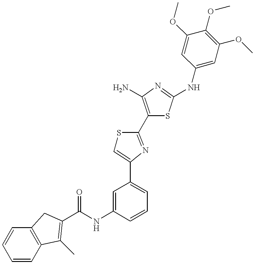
C(NC1=CC(C2=CSC(C3=C(N)N=C(NC4=CC(OC)=C(OC)C(OC)=C4)S3)=N2)=CC=C1)(=O)C1=C(C)C2=C(C=CC=C2)C1
